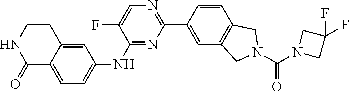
C1CNC(=O)C2=CC=C(NC3=NC(C4=CC5=C(C=C4)CN(C(=O)N4CC(F)(F)C4)C5)=NC=C3F)C=C12
